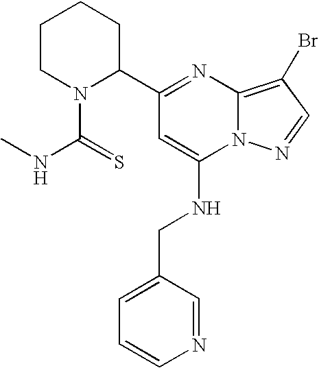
C1(C2=NC3=C(Br)C=NN3C(NCC3=CC=CN=C3)=C2)CCCCN1C(=S)NC
